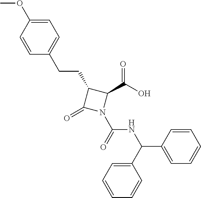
C1(CCC2=CC=C(OC)C=C2)C(=O)N(C(=O)NC(C2=CC=CC=C2)C2=CC=CC=C2)C1C(O)=O
